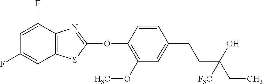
C1(OC2=NC3=C(S2)C=C(F)C=C3F)=C(OC)C=C(CCC(CC)(O)[F3C])C=C1
